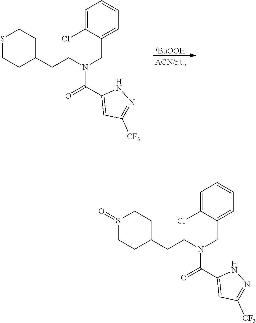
C(N(CC1=CC=CC=C1Cl)C(C1=CC([CF3])=NN1)=O)CC1CCSCC1.[tBuOOH].C(N(CC1=CC=CC=C1Cl)C(C1=CC([CF3])=NN1)=O)CC1CCS(=O)CC1
